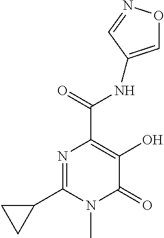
N1=C(C2CC2)N(C)C(=O)C(O)=C1C(=O)NC1=CON=C1
